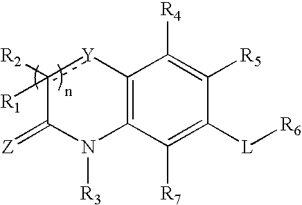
c1([R2])([R1])[Y]C2=C(N([R3])C1=[Z])C([R7])=C([L][R6])C([R5])=C2[R4]
